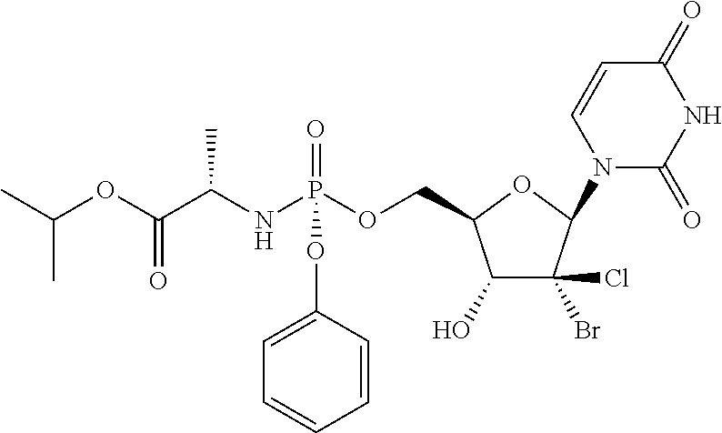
C1=CC(OP(=O)(NC(C(OC(C)C)=O)C)OCC2OC(N3C(=O)NC(=O)C=C3)C(Br)(Cl)C2O)=CC=C1
